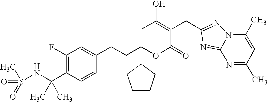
C1(F)=C(C(NS(=O)(C)=O)(C)C)C=CC(CCC2(C3CCCC3)OC(=O)C(CC3=NN4C(=N3)N=C(C)C=C4C)=C(O)C2)=C1
